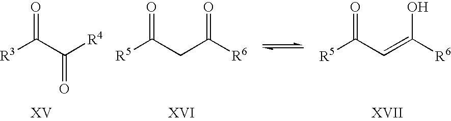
[R3]C(C([R4])=O)=O.[R5]C(CC([R6])=O)=O.[R5]C(C=C([R6])O)=O
